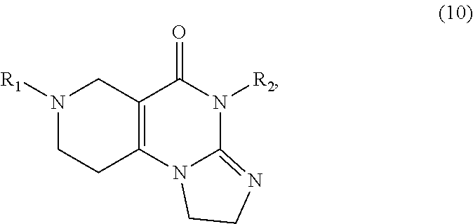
C12=C(N3C(=NCC3)N([R2])C1=O)CCN([R1])C2
